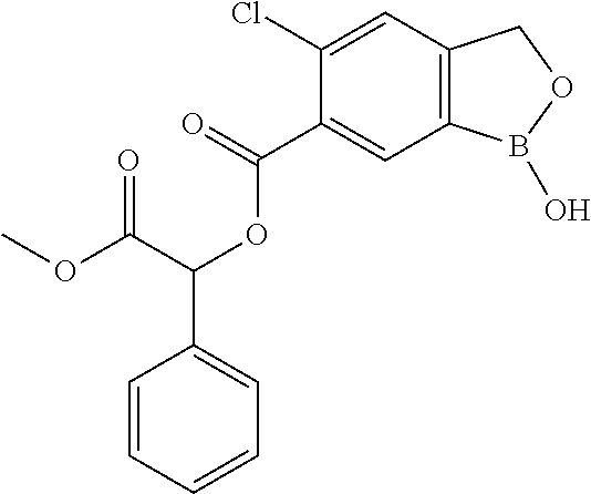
C1(Cl)=CC2=C(C=C1C(=O)OC(C1=CC=CC=C1)C(OC)=O)B(O)OC2
